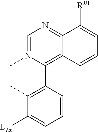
C1=N(C)C(C2=C(C)C([LLx])=CC=C2)=C2C(=N1)C([RB1])=CC=C2
